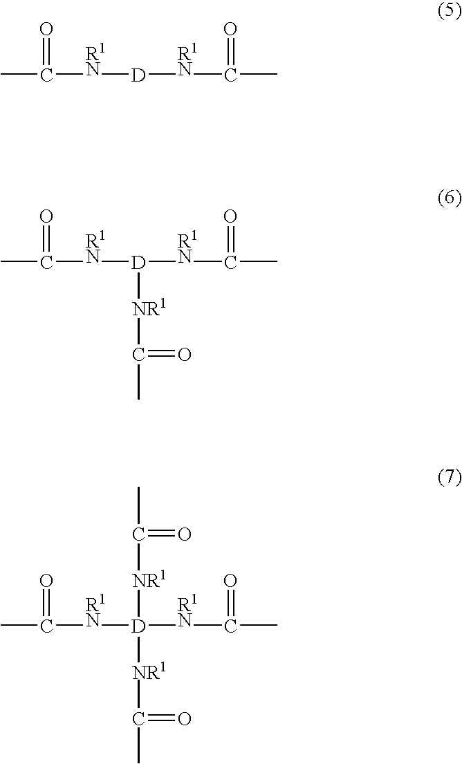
CC(=O)[R1N][D][R1N]C(=O)C.CC(=O)[R1N][D]([R1N]C(=O)C)[NR1]C(=O)C.CC(=O)[R1N][D]([R1N]C(=O)C)([NR1]C(=O)C)[NR1]C(=O)C
